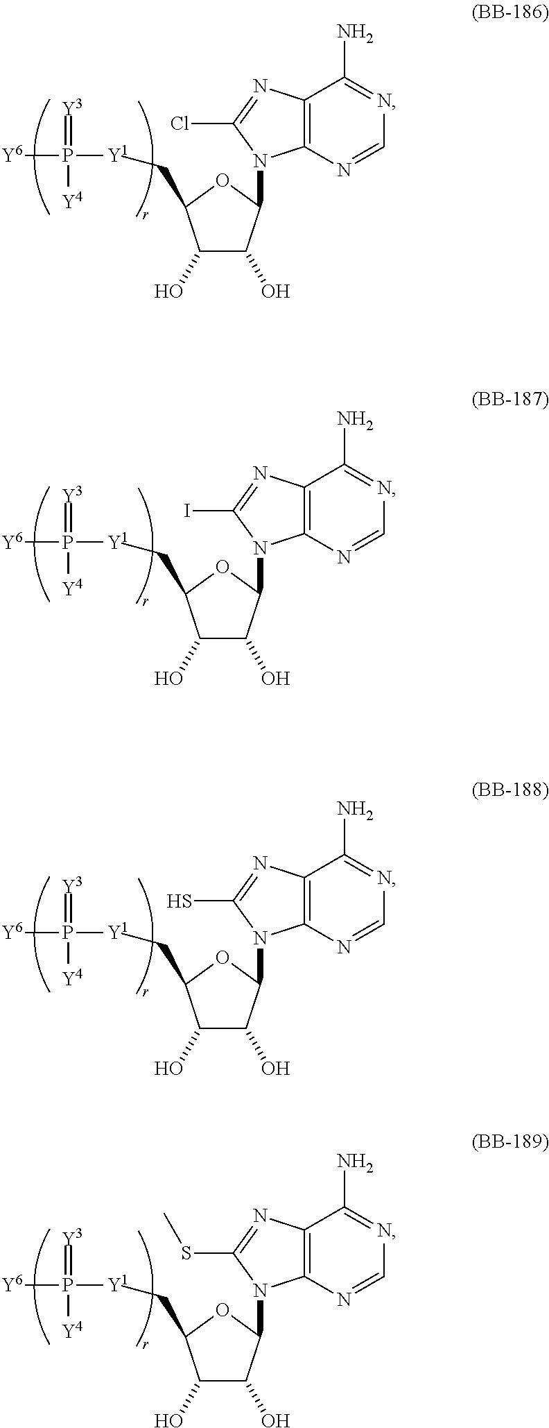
C1(O)C(O)C(N2C3=C(C(N)=NC=N3)N=C2Cl)OC1C[Y1]P(=[Y3])([Y4])[Y6].C1(O)C(O)C(N2C3=C(C(N)=NC=N3)N=C2I)OC1C[Y1]P(=[Y3])([Y4])[Y6].C1(O)C(O)C(N2C3=C(C(N)=NC=N3)N=C2S)OC1C[Y1]P(=[Y3])([Y4])[Y6].C1(O)C(O)C(N2C3=C(C(N)=NC=N3)N=C2SC)OC1C[Y1]P(=[Y3])([Y4])[Y6]
